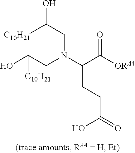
OC(CN(C(C(=O)[ORA4])CCC(=O)O)CC(O)[C10H21])[C10H21]
